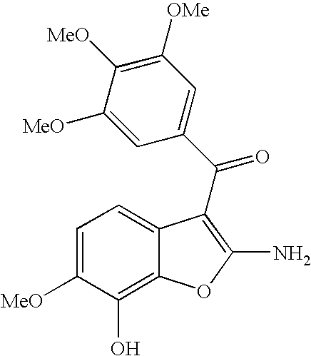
C1=C([MeO])C(O)=C2C(=C1)C(C(C1=CC([OMe])=C([MeO])C([MeO])=C1)=O)=C(N)O2
